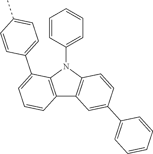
C12=C(N(C3=CC=CC=C3)C3=C1C=CC=C3C1=CC=C(C)C=C1)C=CC(C1=CC=CC=C1)=C2
